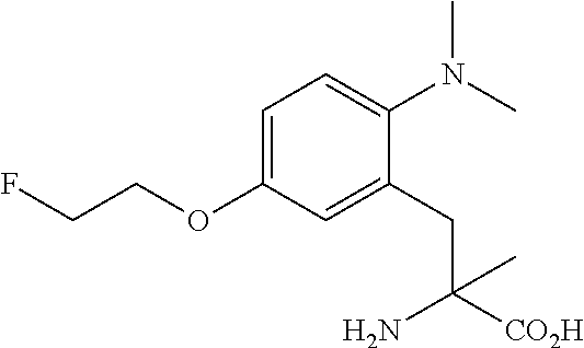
C1=C(OCCF)C=C(CC([CO2H])(N)C)C(N(C)C)=C1
